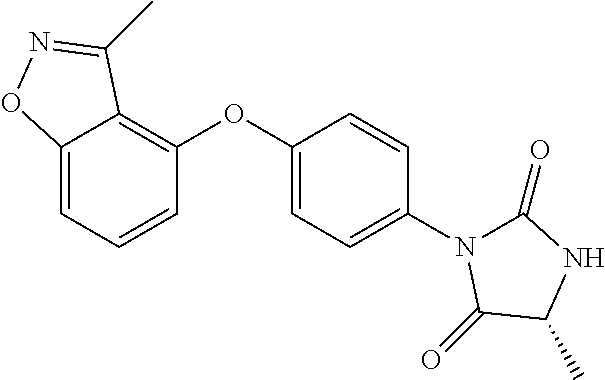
C12=CC=CC(OC3=CC=C(N4C(=O)NC(C)C4=O)C=C3)=C1C(C)=NO2
